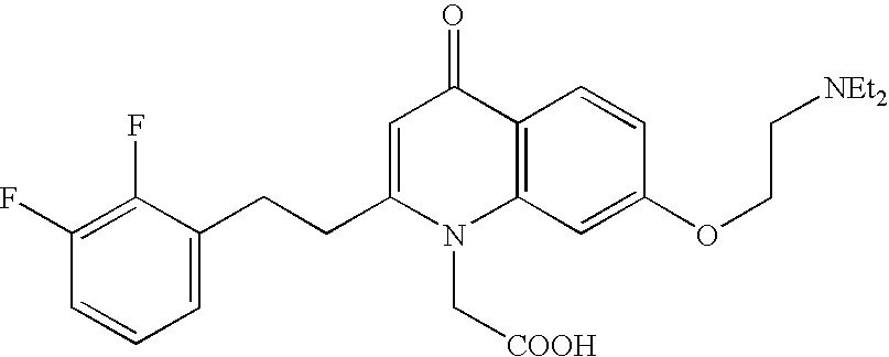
C1(F)=C(F)C(CCC2=CC(=O)C3=C(N2C[COOH])C=C(OCC[NEt2])C=C3)=CC=C1
